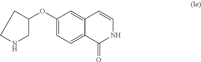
C1NCC(OC2=CC=C3C(=C2)C=CNC3=O)C1
